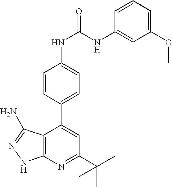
C1(C(C)(C)C)=NC2=C(C(C3=CC=C(NC(=O)NC4=CC(OC)=CC=C4)C=C3)=C1)C(N)=NN2
